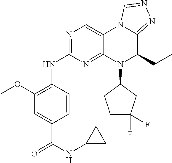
C12=NC(NC3=C(OC)C=C(C(NC4CC4)=O)C=C3)=NC=C1N1C(=NN=C1)C(CC)N2C1CCC(F)(F)C1
